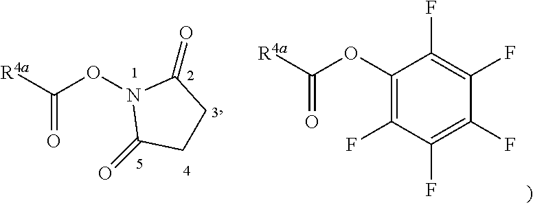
C1(OC([R4a])=O)=C(F)C(F)=C(F)C(F)=C1F.N1(OC([R4a])=O)C(=O)CCC1=O
